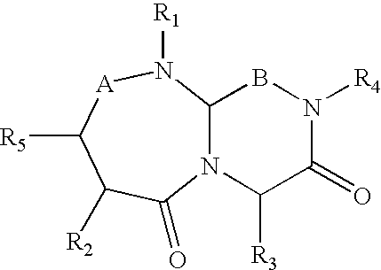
N12C(N([R1])[A]C([R5])C([R2])C1=O)BN([R4])C(=O)C2[R3]
